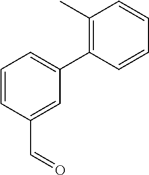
C1=CC(C=O)=CC(C2=C(C)C=CC=C2)=C1
